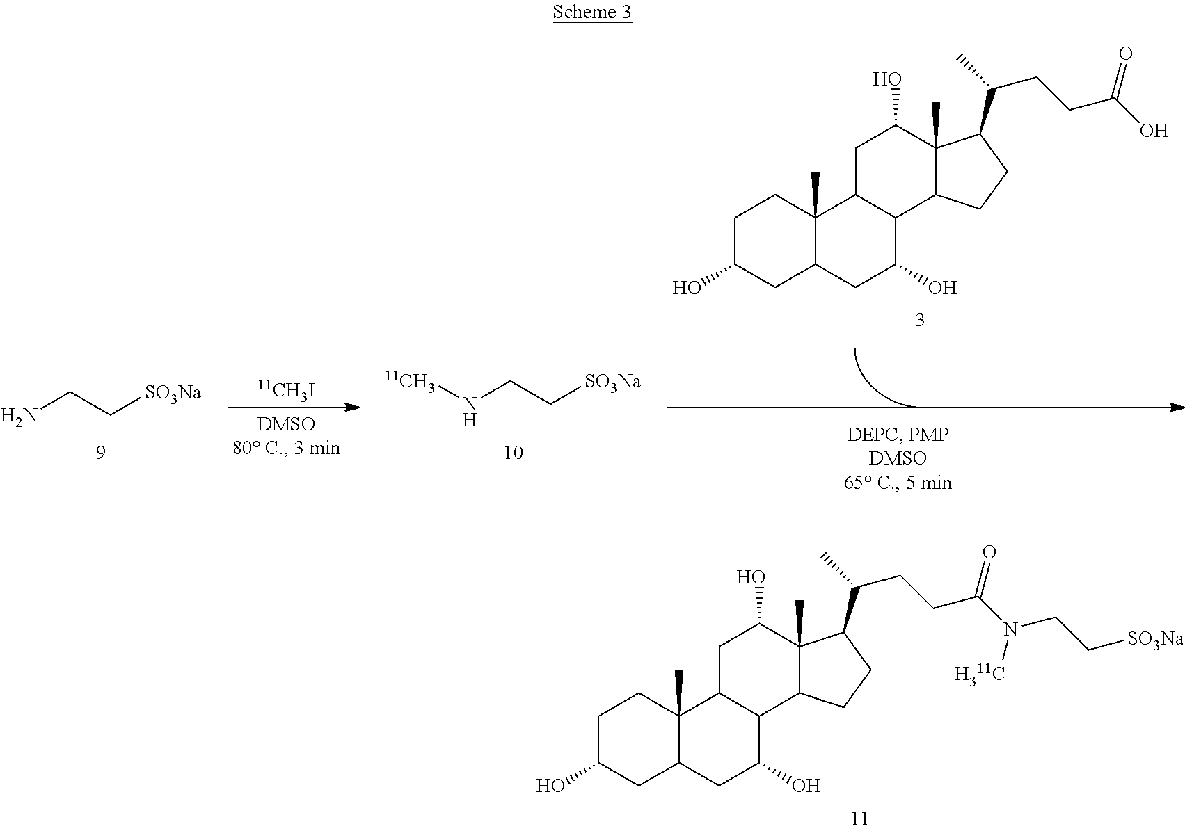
C1C(O)CC2C(C)(C1)C1C(C(O)C2)C2C(C)(C(O)C1)C(C(C)CCC(N(CC[SO3Na])[H311C])=O)CC2.[11CH3I].NCC[SO3Na].C1C(O)CC2C(C)(C1)C1C(C(O)C2)C2C(C)(C(O)C1)C(C(C)CCC(O)=O)CC2.N(CC[SO3Na])[11CH3]
